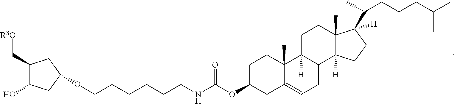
O(CCCCCCNC(OC1CC2=CCC3C([H])(C2(C)CC1)CCC1(C)C3([H])CCC1([H])C(C)CCCC(C)C)=O)C1CC(O)C(C[R3O])C1
